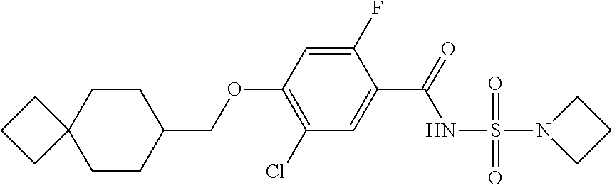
C(OC1=C(Cl)C=C(C(=O)NS(N2CCC2)(=O)=O)C(F)=C1)C1CCC2(CC1)CCC2
